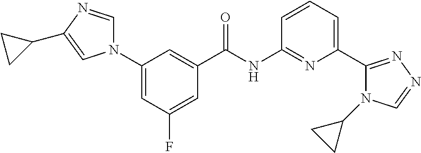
C1(N2C=NC(C3CC3)=C2)=CC(F)=CC(C(NC2=NC(C3=NN=CN3C3CC3)=CC=C2)=O)=C1
